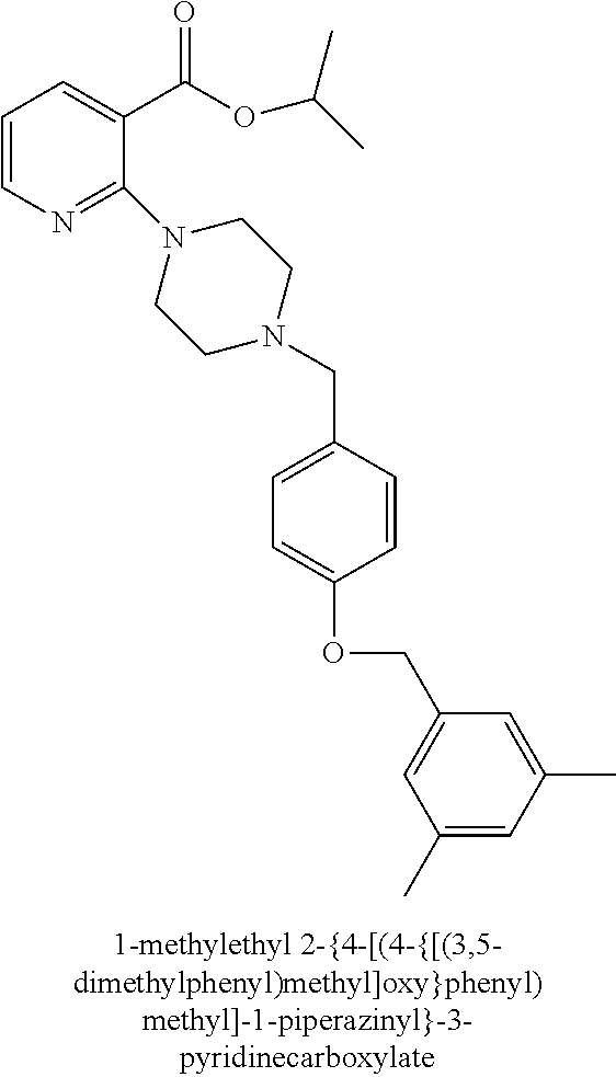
C1=CN=C(N2CCN(CC3=CC=C(OCC4=CC(C)=CC(C)=C4)C=C3)CC2)C(C(OC(C)C)=O)=C1
